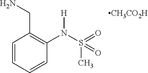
C1=CC=CC(N(S(=O)(C)=O)[H])=C1CN.[CH3CO2H]
